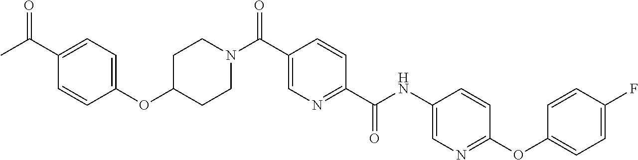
C1(OC2CCN(C(C3=CN=C(C(NC4=CN=C(OC5=CC=C(F)C=C5)C=C4)=O)C=C3)=O)CC2)=CC=C(C(C)=O)C=C1
